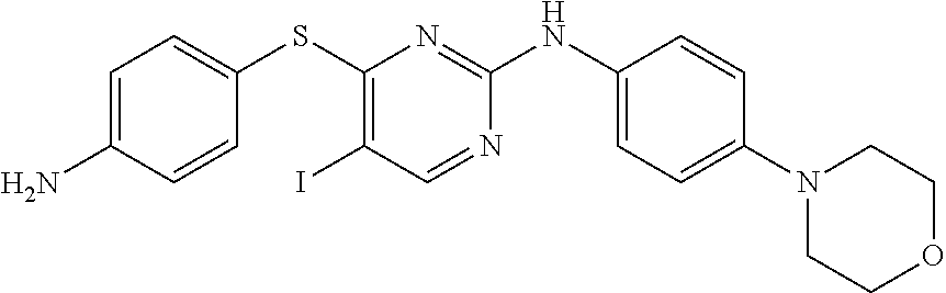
C1=C(N)C=CC(SC2=C(I)C=NC(NC3=CC=C(N4CCOCC4)C=C3)=N2)=C1
